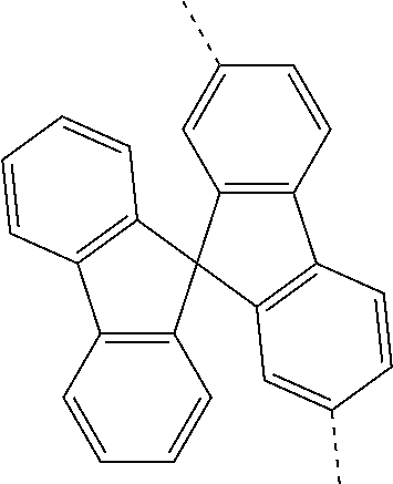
C1(C)=CC2=C(C=C1)C1=C(C23C2=C(C4=C3C=CC=C4)C=CC=C2)C=C(C)C=C1
